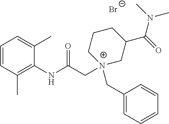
[Br-].C1=CC(C)=C(NC(C[N+]2(CC3=CC=CC=C3)CC(C(=O)N(C)C)CCC2)=O)C(C)=C1
